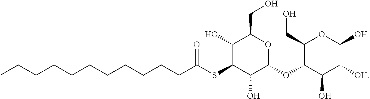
CCCCCCCCCCCC(SC1C(O)C(OC2C(O)C([OH])C(O)OC2CO)OC(CO)C1O)=O
